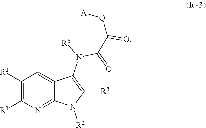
C1([R1])=C([R1])N=C2C(=C1)C(N([R6])C(C([Q][A])=O)=O)=C([R5])N2[R2]
